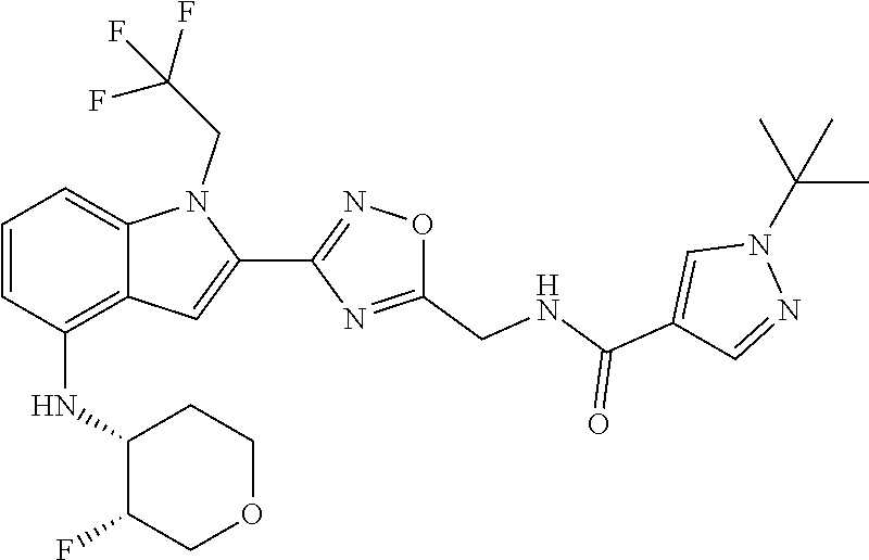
N1(C(C)(C)C)N=CC(C(=O)NCC2=NC(C3=CC4=C(NC5C(F)COCC5)C=CC=C4N3CC(F)(F)F)=NO2)=C1
